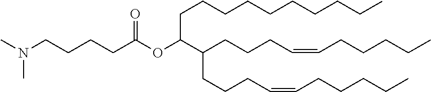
CN(CCCCC(OC(C(CCCC=CCCCCC)CCCC=CCCCCC)CCCCCCCCCC)=O)C
